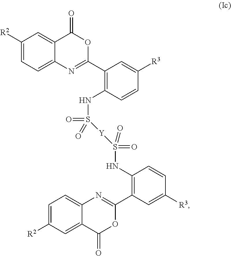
C1=C([R2])C=C2C(=C1)N=C(C1=C(NS(=O)([Y]S(NC3=C(C4=NC5=CC=C([R2])C=C5C(=O)O4)C=C([R3])C=C3)(=O)=O)=O)C=CC([R3])=C1)OC2=O
